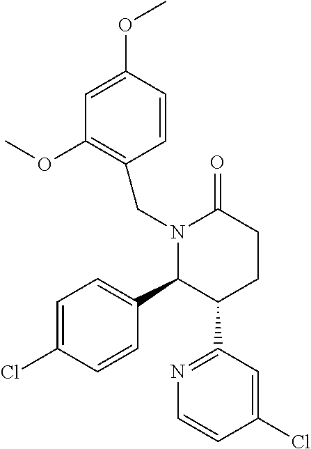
C1=C(Cl)C=CC(C2C(C3=NC=CC(Cl)=C3)CCC(=O)N2CC2=C(OC)C=C(OC)C=C2)=C1
